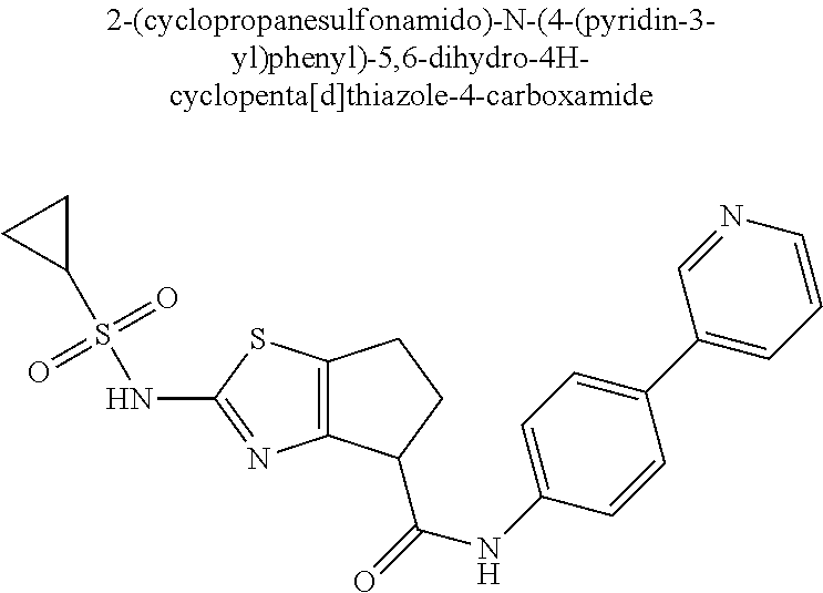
C12=C(SC(NS(C3CC3)(=O)=O)=N1)CCC2C(NC1=CC=C(C2=CC=CN=C2)C=C1)=O
